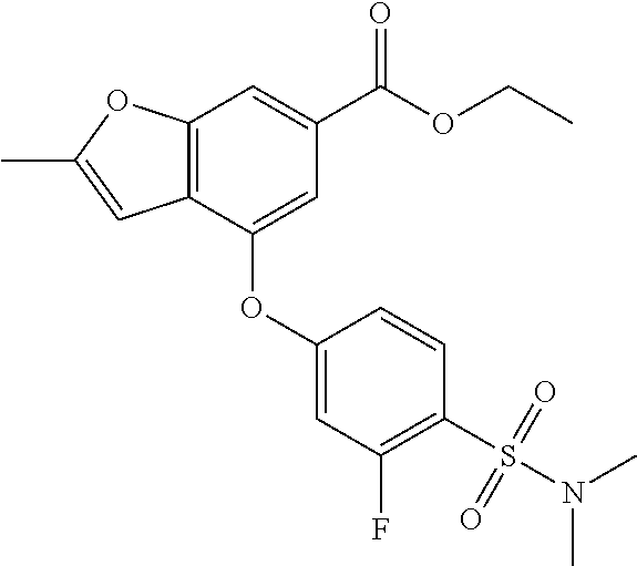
C12=C(C(OC3=CC(F)=C(S(N(C)C)(=O)=O)C=C3)=CC(C(OCC)=O)=C1)C=C(C)O2
